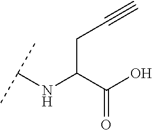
C(C(C(O)=O)NC(C)C)C#C
